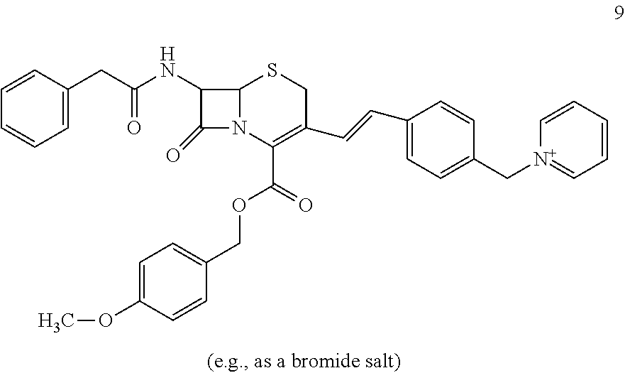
C12N(C(C(=O)OCC3=CC=C(OC)C=C3)=C(C=CC3=CC=C(C[N+]4=CC=CC=C4)C=C3)CS1)C(=O)C2NC(=O)CC1=CC=CC=C1
